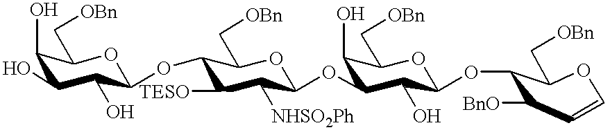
OC1C(O)C(C[OBn])OC(OC2C([TESO])C([NHSO2Ph])C(OC3C(O)C(C[OBn])OC(OC4C([BnO])C=COC4C[OBn])C3O)OC2C[OBn])C1O
